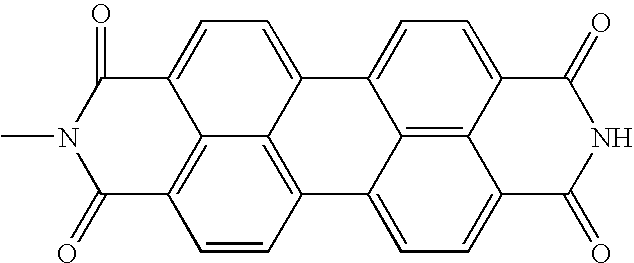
C12=C3C(=CC=C4C3=C(C=C1)C(=O)N(C)C4=O)C1=CC=C3C4=C1C2=CC=C4C(=O)NC3=O
